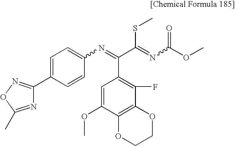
C1=C(C2=NOC(C)=N2)C=CC(N=C(C(=NC(OC)=O)SC)C2=C(F)C3=C(C(OC)=C2)OCCO3)=C1
